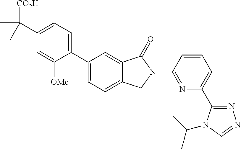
C1(C2=CC=C3C(=C2)C(=O)N(C2=NC(C4=NN=CN4C(C)C)=CC=C2)C3)=CC=C(C([CO2H])(C)C)C=C1[OMe]
